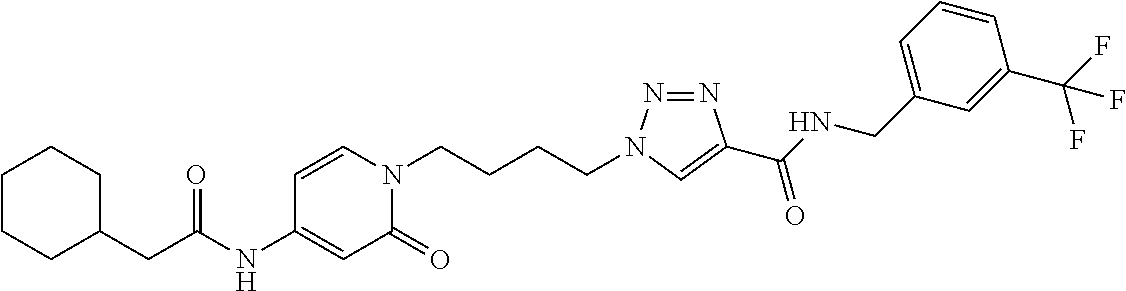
C(C(NC1=CC(=O)N(CCCCN2N=NC(C(NCC3=CC=CC(C(F)(F)F)=C3)=O)=C2)C=C1)=O)C1CCCCC1
